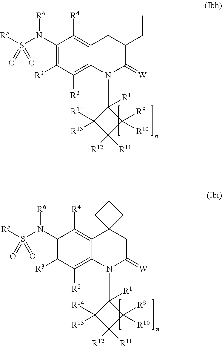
C1(N(S([R5])(=O)=O)[R6])=C([R3])C([R2])=C2C(=C1[R4])CC(CC)C(=[W])N2C1([R1])C([R14])([R13])C([R12])([R11])C1([R9])[R10].C1(N(S([R5])(=O)=O)[R6])=C([R3])C([R2])=C2C(=C1[R4])C1(CC(=[W])N2C2([R1])C([R14])([R13])C([R12])([R11])C2([R9])[R10])CCC1
